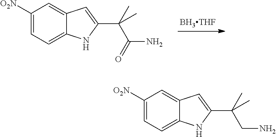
C1([O2N])=CC=C2C(=C1)C=C(C(C(N)=O)(C)C)N2.[BH3THF].C1([O2N])=CC=C2C(=C1)C=C(C(CN)(C)C)N2
